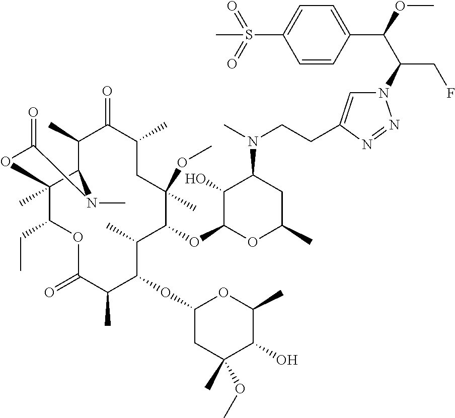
N1=NN(C(C(OC)C2=CC=C(S(=O)(=O)C)C=C2)CF)C=C1CCN(C1CC(C)OC(OC2C(C)C(OC3CC(C)(OC)C(O)C(C)O3)C(C)C(=O)OC(CC)C3(C)C(C(C)C(=O)C(C)CC2(OC)C)N(C)C(=O)O3)C1O)C
